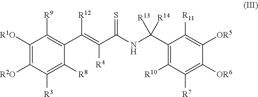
C1([R1O])=C([R2O])C([R3])=C([R8])C(C(=C(C(NC(C2=C([R10])C([R7])=C([OR6])C([OR5])=C2[R11])([R13])[R14])=S)[R4])[R12])=C1[R9]
